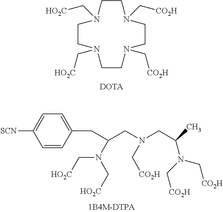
C1CN(C[CO2H])CCN(C[CO2H])CCN(C[HO2C])CCN1C[HO2C].[DOTA].C1=CC(CC(CN(CC(C)N(C[CO2H])C[CO2H])C[CO2H])N(C[HO2C])C[HO2C])=CC=C1[SCN]
